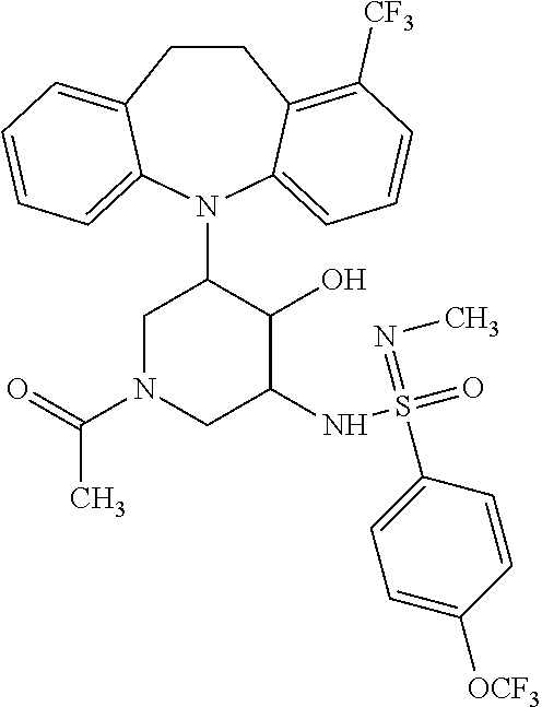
C12=CC=CC=C1N(C1CN(C(=O)C)CC(NS(=O)(=NC)C3=CC=C([OCF3])C=C3)C1O)C1=CC=CC([CF3])=C1CC2
